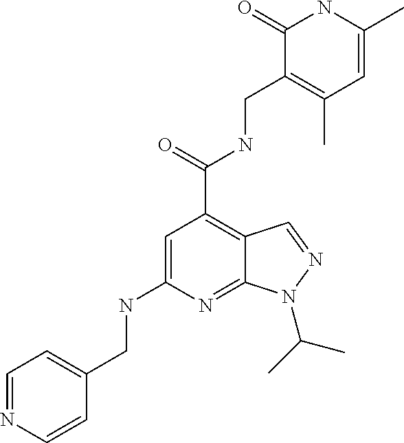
N(C1=CC(C(=O)NCC2=C(C)C=C(C)NC2=O)=C2C(=N1)N(C(C)C)N=C2)CC1=CC=NC=C1
